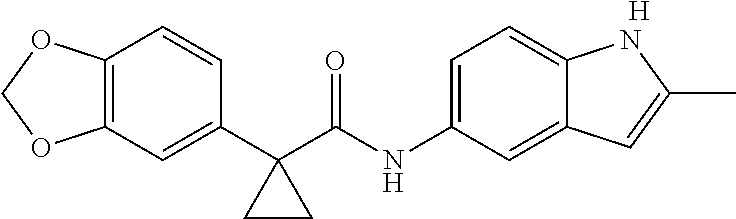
C1(C2(C(NC3=CC=C4C(=C3)C=C(C)N4)=O)CC2)=CC2=C(C=C1)OCO2.[H]
